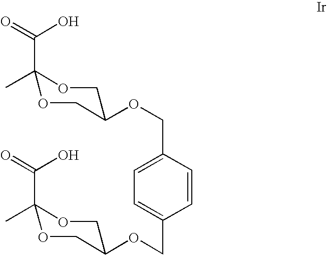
O(CC1=CC=C(COC2COC(C)(C(=O)O)OC2)C=C1)C1COC(C)(C(=O)O)OC1
